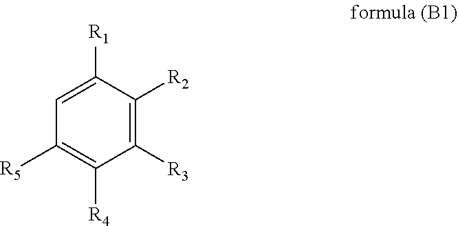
C1([R3])=C([R2])C([R1])=CC([R5])=C1[R4]
